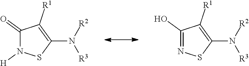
C1(=O)N([H])SC(N([R2])[R3])=C1[R1].C1(O)=NSC(N([R2])[R3])=C1[R1]
